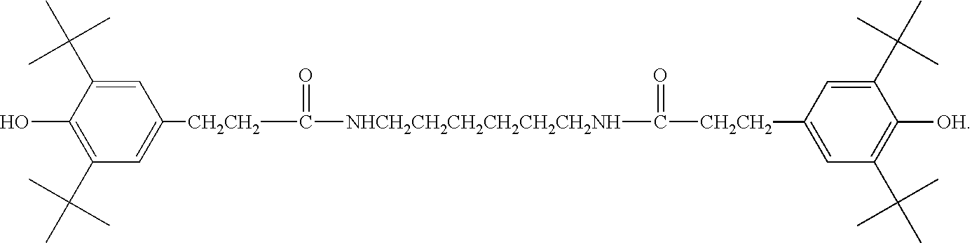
C1=C(C(C)(C)C)C(O)=C(C(C)(C)C)C=C1[CH2CH2]C(=O)[NHCH2CH2CH2CH2CH2CH2NH]C([CH2CH2]C1=CC(C(C)(C)C)=C([OH])C(C(C)(C)C)=C1)=O
